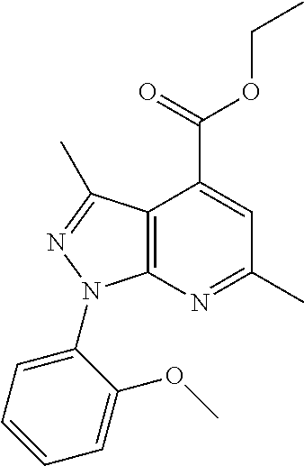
C12=C(N=C(C)C=C1C(=O)OCC)N(C1=CC=CC=C1OC)N=C2C
